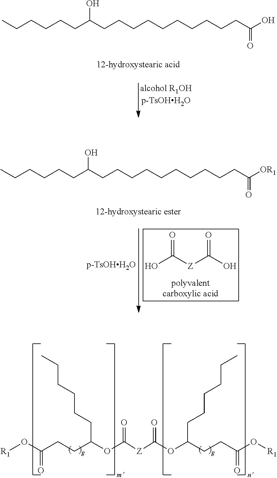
[R1]OC(CCC(OC([Z]C(OC(CCC(O[R1])=O)CCCCCC)=O)=O)CCCCCC)=O.C(CCCCC(CCCCCCCCCCC(O)=O)O)C.OC([Z]C(O)=O)=O.C(CCCCC(CCCCCCCCCCC([OR1])=O)O)C
